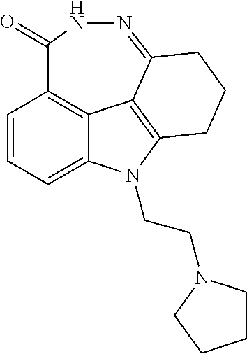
C1=CC=C2C3=C1C(=O)NN=C1C3=C(N2CCN2CCCC2)CCC1
